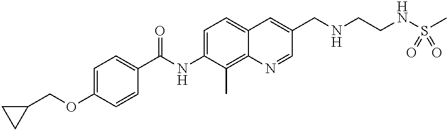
C1=C(OCC2CC2)C=CC(C(NC2=CC=C3C(=C2C)N=CC(CNCCNS(C)(=O)=O)=C3)=O)=C1
